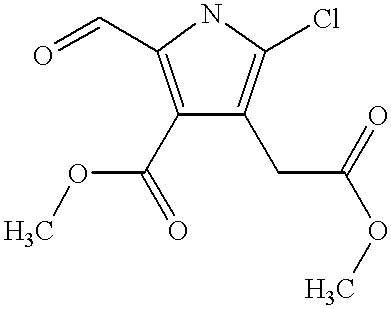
C1(C(=O)OC)=C(C=O)NC(Cl)=C1CC(OC)=O
